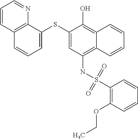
C1=C(SC2=CC(NS(C3=C(OCC)C=CC=C3)(=O)=O)=C3C(=C2O)C=CC=C3)C2=C(C=C1)C=CC=N2
